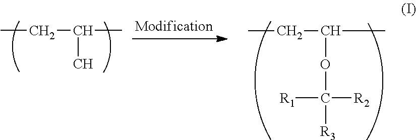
CCC(C)OC([R1])([R2])[R3].CCC(C)C
